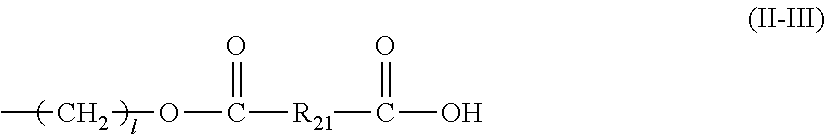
CCOC(=O)[R21]C(=O)O
